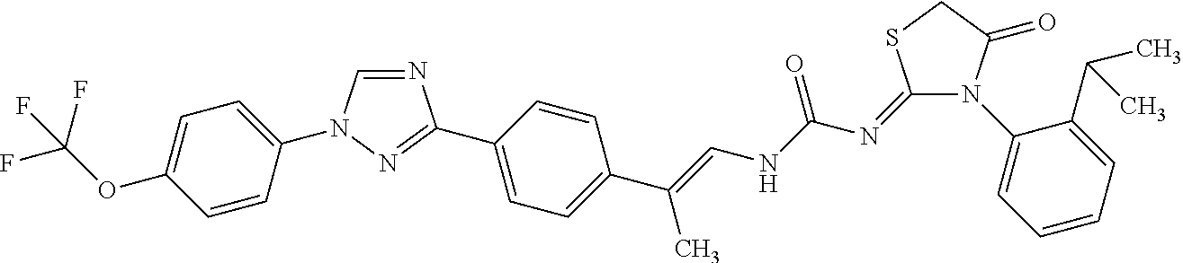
N1=CN(C2=CC=C(OC(F)(F)F)C=C2)N=C1C1=CC=C(C(=CNC(N=C2N(C3=CC=CC=C3C(C)C)C(=O)CS2)=O)C)C=C1
